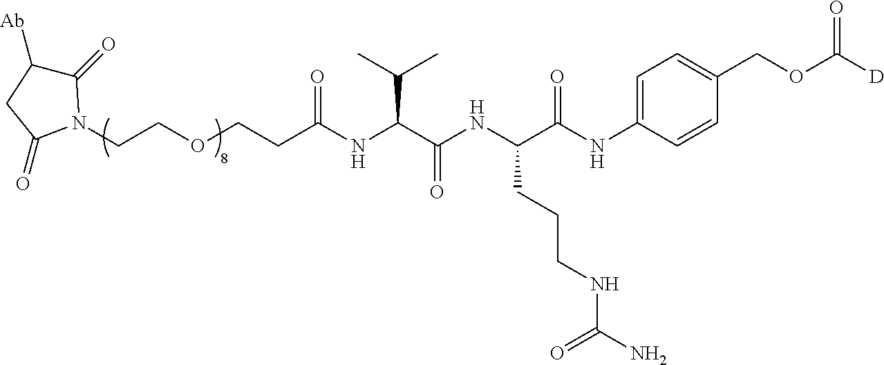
C1(=O)C([Ab])CC(=O)N1CCOCCC(NC(C(NC(C(=O)NC1=CC=C(COC([D])=O)C=C1)CCCNC(=O)N)=O)C(C)C)=O
